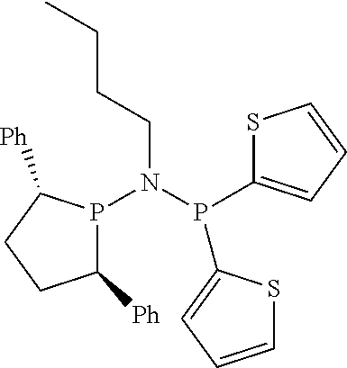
N(P(C1=CC=CS1)C1=CC=CS1)(CCCC)P1C([Ph])CCC1[Ph]
